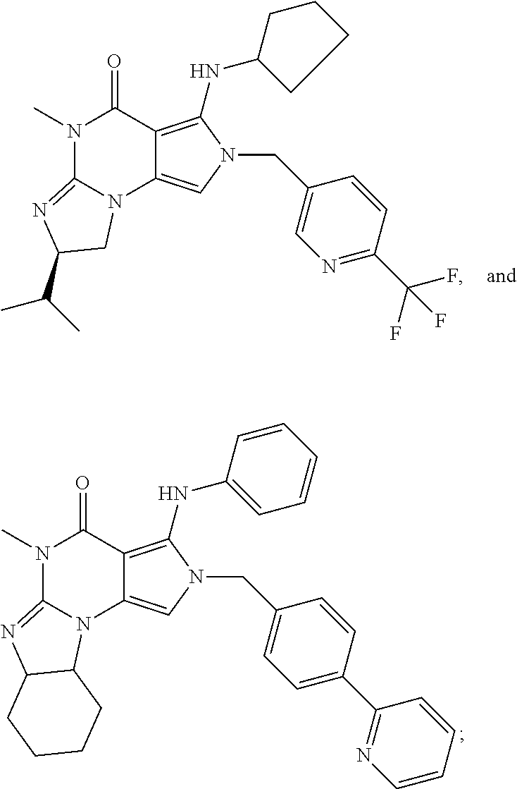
N1(C)C2=NC(C(C)C)CN2C2=CN(CC3=CN=C(C(F)(F)F)C=C3)C(NC3CCCC3)=C2C1=O.N1(C)C2=NC3C(N2C2=CN(CC4=CC=C(C5=NC=CC=C5)C=C4)C(NC4=CC=CC=C4)=C2C1=O)CCCC3
